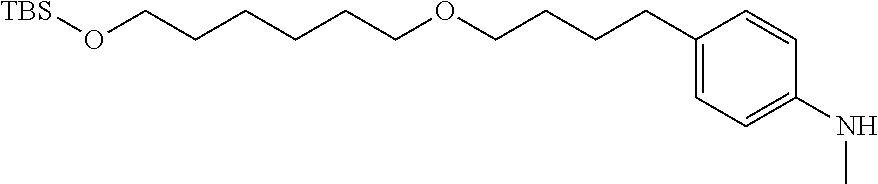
C(CCCCCOCCCCC1=CC=C(NC)C=C1)O[TBS]
